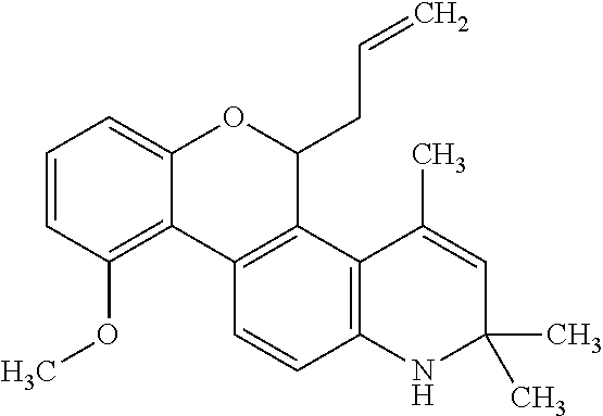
C1=CC(OC)=C2C(=C1)OC(CC=C)C1=C2C=CC2=C1C(C)=CC(C)(C)N2
